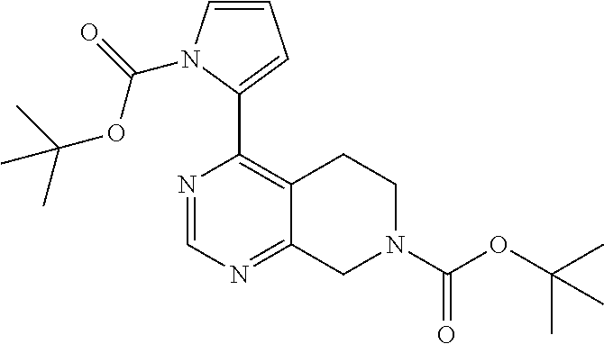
N1=CN=C2C(=C1C1=CC=CN1C(=O)OC(C)(C)C)CCN(C(OC(C)(C)C)=O)C2
